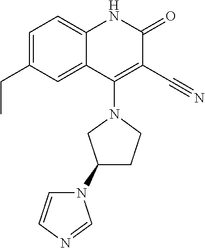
C1=C(CC)C=C2C(=C1)NC(=O)C(C#N)=C2N1CC(N2C=CN=C2)CC1
